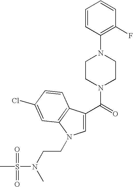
C1=CC(N2CCN(C(=O)C3=CN(CCN(S(C)(=O)=O)C)C4=C3C=CC(Cl)=C4)CC2)=C(F)C=C1
